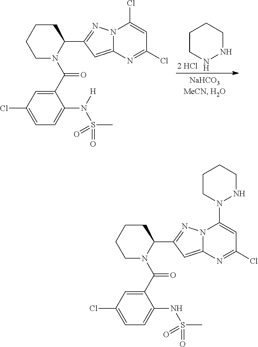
C1CNNCC1.[2 HCl].C1CCCN(C(C2=CC(Cl)=CC=C2N([H])S(=O)(C)=O)=O)C1C1=NN2C(=C1)N=C(Cl)C=C2Cl.C1CCCN(C(C2=CC(Cl)=CC=C2NS(=O)(C)=O)=O)C1C1=NN2C(=C1)N=C(Cl)C=C2N1NCCCC1
